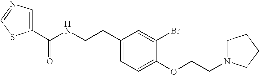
C1(C(NCCC2=CC=C(OCCN3CCCC3)C(Br)=C2)=O)=CN=CS1
